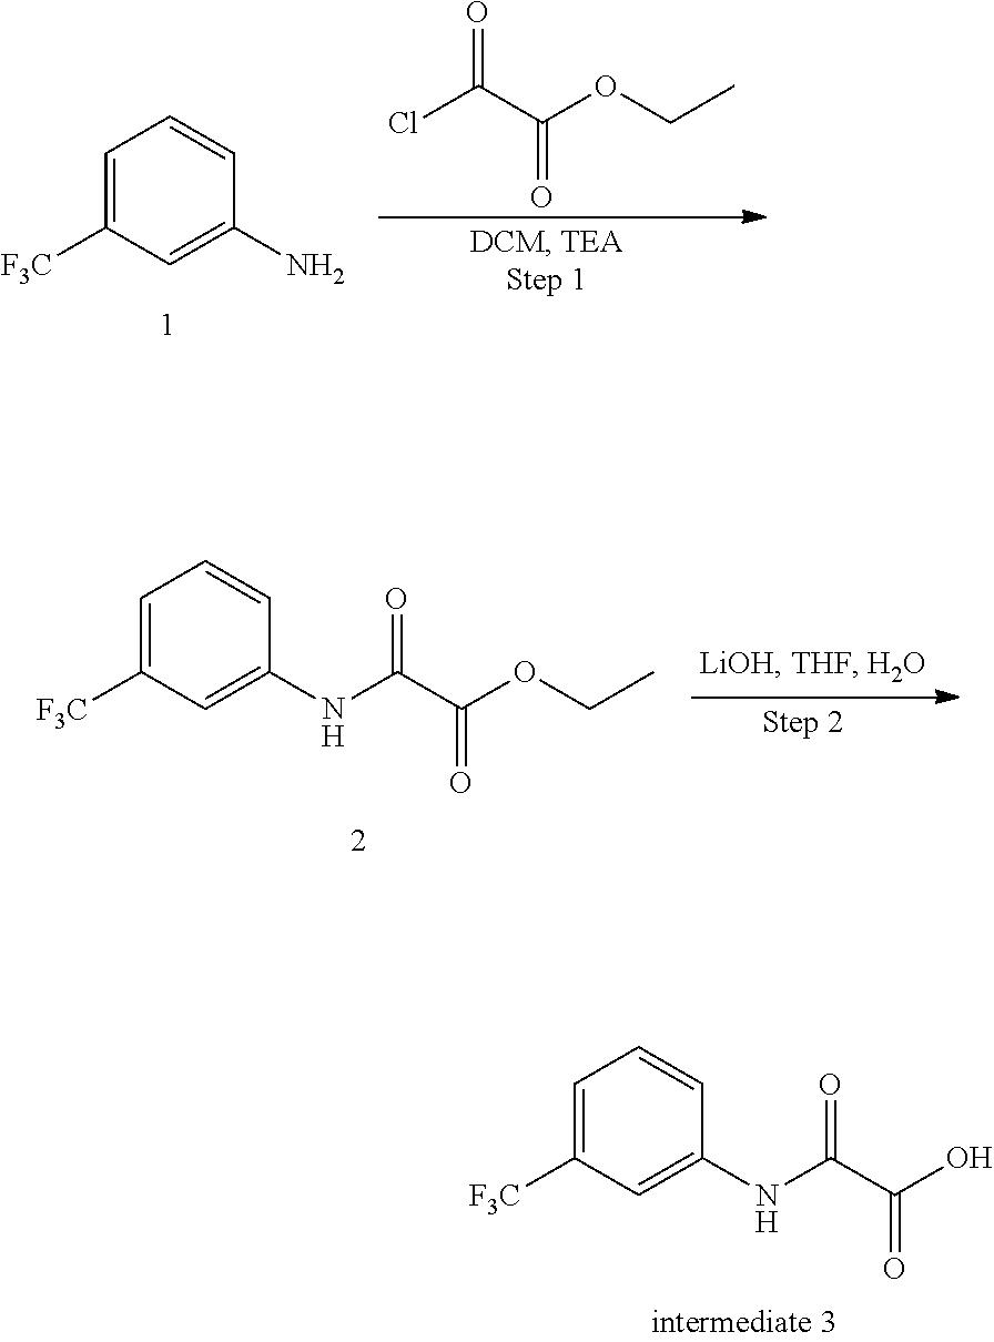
C1=C([F3C])C=C(NC(=O)C(=O)O)C=C1.C1=C([F3C])C=C(N)C=C1.ClC(C(OCC)=O)=O.C1([F3C])=CC=CC(NC(=O)C(=O)OCC)=C1
